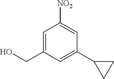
C1=C(CO)C=C(C2CC2)C=C1[NO2]
